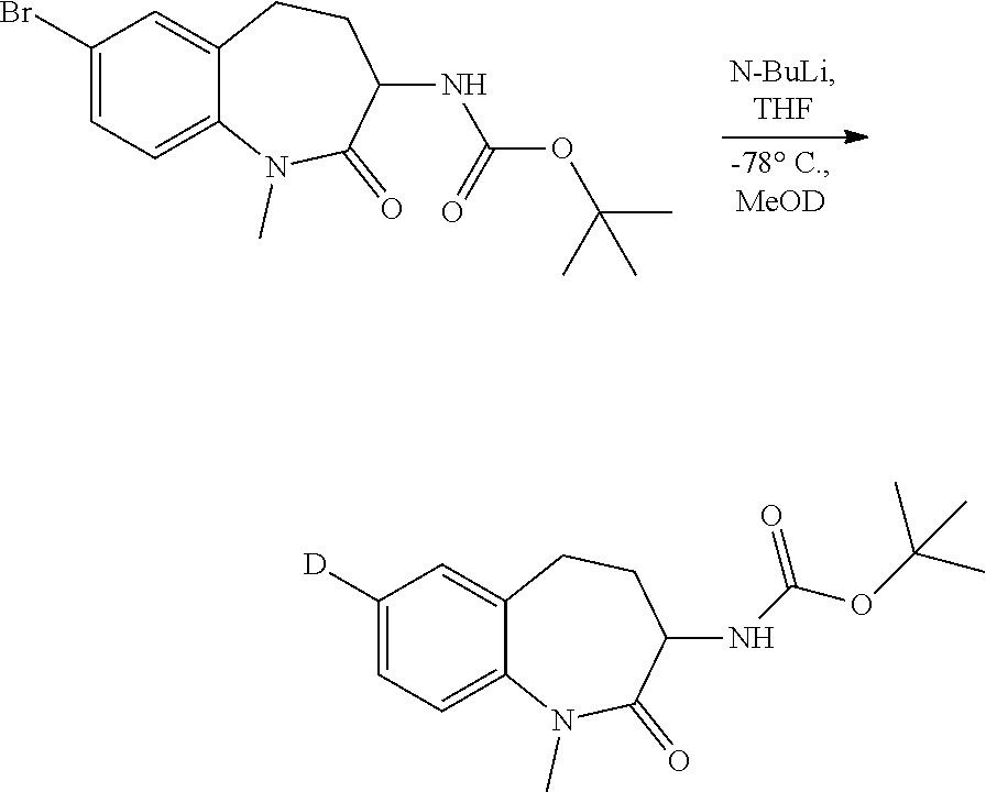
C1([D])=CC=C2C(=C1)CCC(NC(OC(C)(C)C)=O)C(=O)N2C.C1(Br)=CC=C2C(=C1)CCC(NC(OC(C)(C)C)=O)C(=O)N2C
